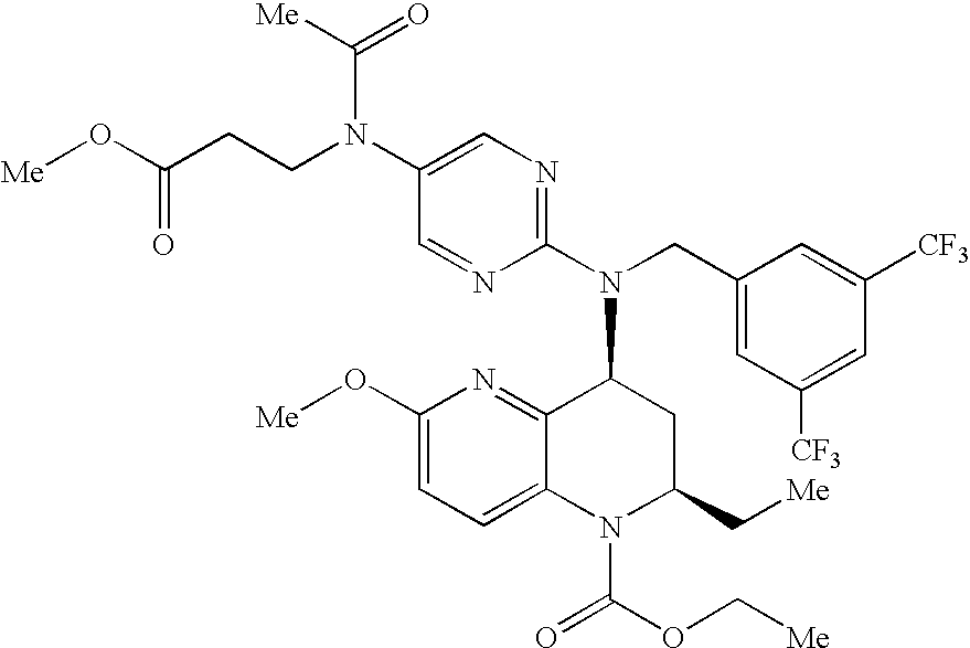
C1(N(CCC(O[Me])=O)C(=O)[Me])=CN=C(N(CC2=CC([CF3])=CC([CF3])=C2)C2C3=NC(O[Me])=CC=C3N(C(=O)OC[Me])C(C[Me])C2)N=C1
